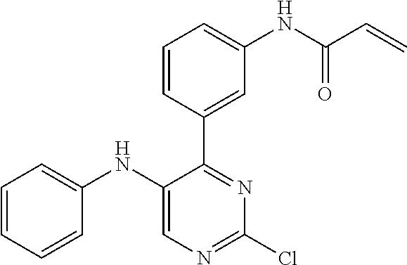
C1=C(C2=NC(Cl)=NC=C2NC2=CC=CC=C2)C=CC=C1NC(C=C)=O
